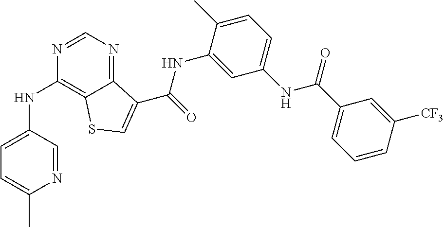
C1=NC(NC2=CC=C(C)N=C2)=C2C(=N1)C(C(NC1=CC(NC(C3=CC=CC([CF3])=C3)=O)=CC=C1C)=O)=CS2
